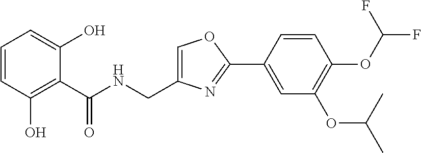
C1=CC(O)=C(C(NCC2=COC(C3=CC(OC(C)C)=C(OC(F)F)C=C3)=N2)=O)C(O)=C1
